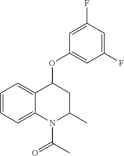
C1=CC=C2C(=C1)C(OC1=CC(F)=CC(F)=C1)CC(C)N2C(C)=O
